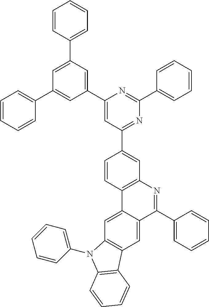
C1=C(C2=CC=CC=C2)C=C(C2=CC(C3=CC4=C(C=C3)C3=CC5=C(C=C3C(C3=CC=CC=C3)=N4)C3=C(N5C4=CC=CC=C4)C=CC=C3)=NC(C3=CC=CC=C3)=N2)C=C1C1=CC=CC=C1
